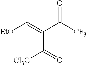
[EtO]C=C(C(=O)[Cl3C])C([CF3])=O
